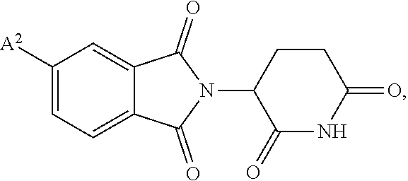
C1([A2])=CC=C2C(=C1)C(=O)N(C1C(=O)NC(=O)CC1)C2=O
